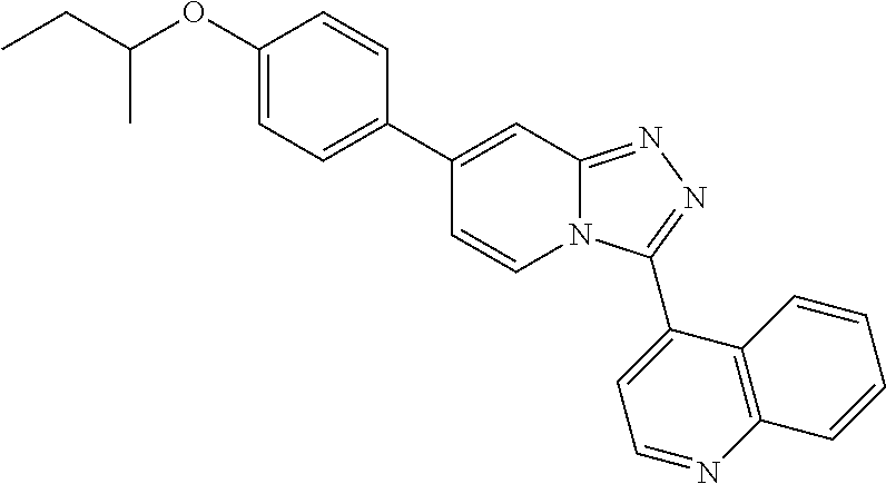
C1(C2=CC=C(OC(CC)C)C=C2)=CC2=NN=C(C3=CC=NC4=C3C=CC=C4)N2C=C1
